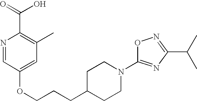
C1C(CCCOC2=CC(C)=C(C(=O)O)N=C2)CCN(C2=NC(C(C)C)=NO2)C1
